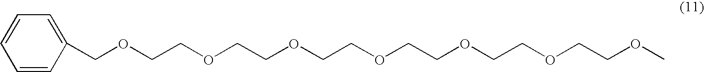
C1=CC(COCCOCCOCCOCCOCCOCCOC)=CC=C1
